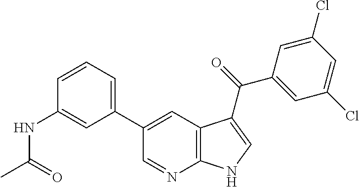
C1(C2=CC3=C(N=C2)NC=C3C(C2=CC(Cl)=CC(Cl)=C2)=O)=CC=CC(NC(C)=O)=C1
